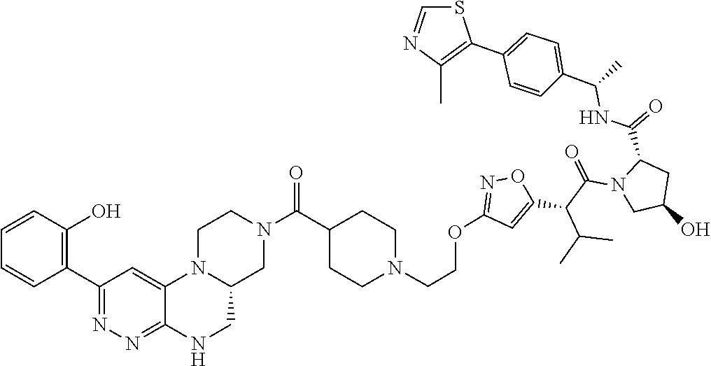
C1(C2=C(C)N=CS2)=CC=C(C(NC(C2CC(O)CN2C(C(C2=CC(OCCN3CCC(C(N4CCN5C(C4)CNC4=NN=C(C6=C(O)C=CC=C6)C=C54)=O)CC3)=NO2)C(C)C)=O)=O)C)C=C1
